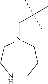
N1CCCN(CC(C)(C)C)CC1
